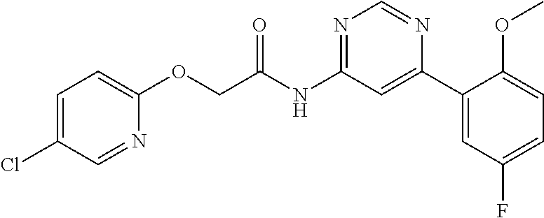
C(NC1=NC=NC(C2=CC(F)=CC=C2OC)=C1)(COC1=CC=C(Cl)C=N1)=O
